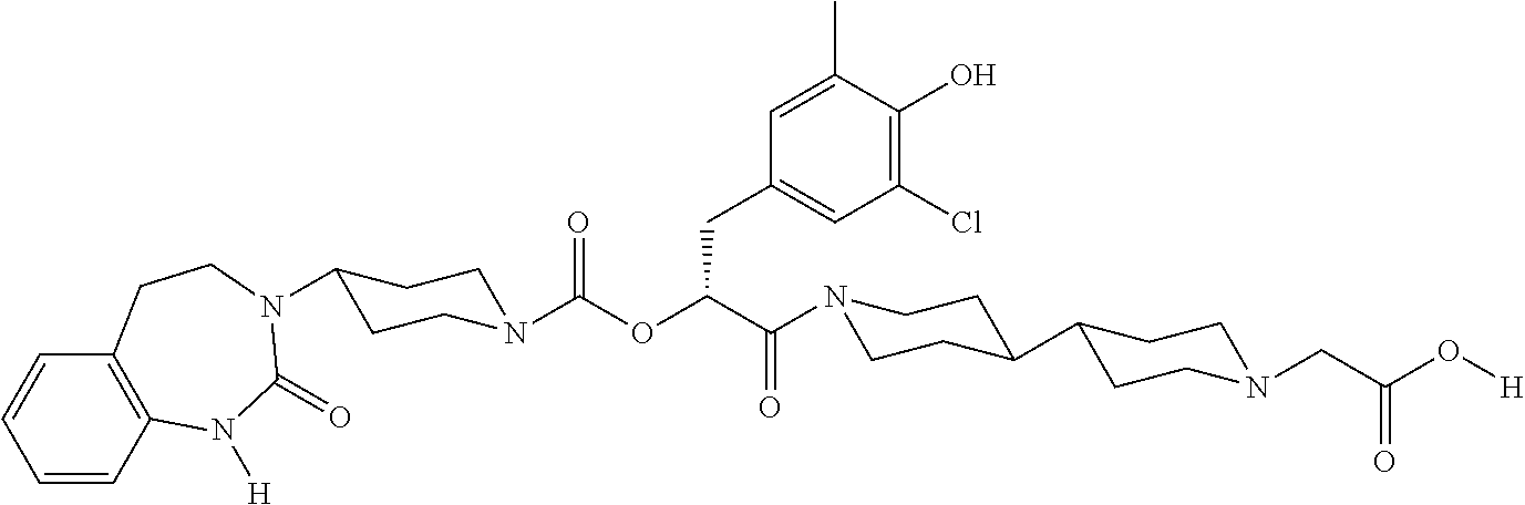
C1=CC2=C(C=C1)CCN(C1CCN(C(OC(C(=O)N3CCC(C4CCN(CC(O[H])=O)CC4)CC3)CC3=CC(Cl)=C(O)C(C)=C3)=O)CC1)C(=O)N2[H]
